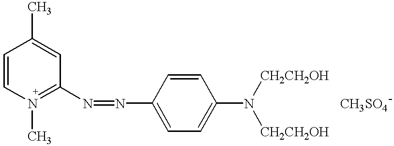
C1=CN(C)=C(N=NC2=CC=C(N([CH2CH2OH])[CH2CH2OH])C=C2)C=C1C.[CH3SO4]
